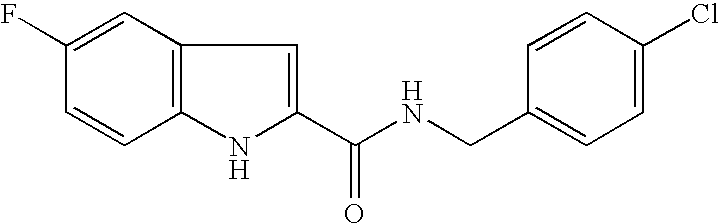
C1(C(NCC2=CC=C(Cl)C=C2)=O)=CC2=C(N1)C=CC(F)=C2
